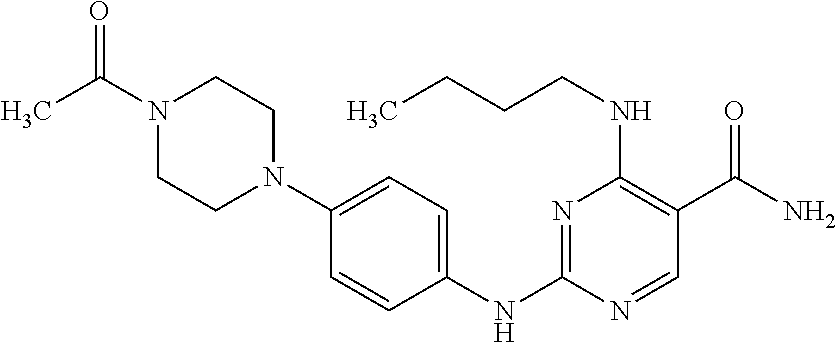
N1(C(C)=O)CCN(C2=CC=C(NC3=NC(NCCCC)=C(C(=O)N)C=N3)C=C2)CC1
